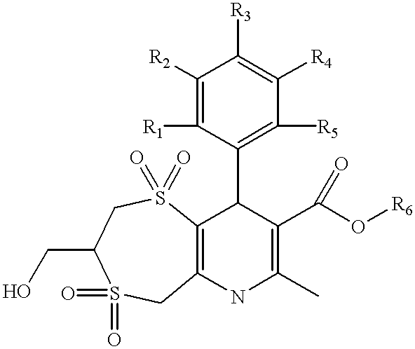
C1([R2])=C([R1])C(C2C3=C(NC(C)=C2C(O[R6])=O)CS(=O)(=O)C(CO)CS3(=O)=O)=C([R5])C([R4])=C1[R3]
